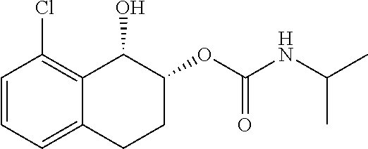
C1=CC=C2C(=C1Cl)C(O)C(OC(NC(C)C)=O)CC2
